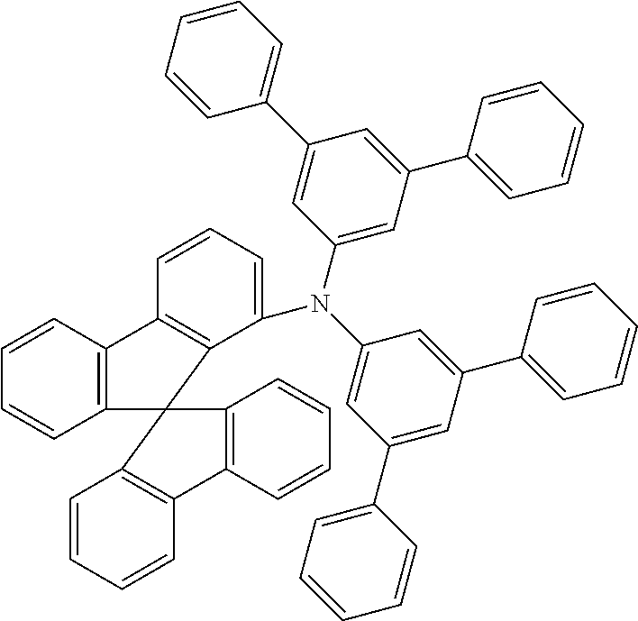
C1=CC=CC2=C1C1(C3=C2C=CC=C3)C2=C(C=CC=C2)C2=C1C(N(C1=CC(C3=CC=CC=C3)=CC(C3=CC=CC=C3)=C1)C1=CC(C3=CC=CC=C3)=CC(C3=CC=CC=C3)=C1)=CC=C2
